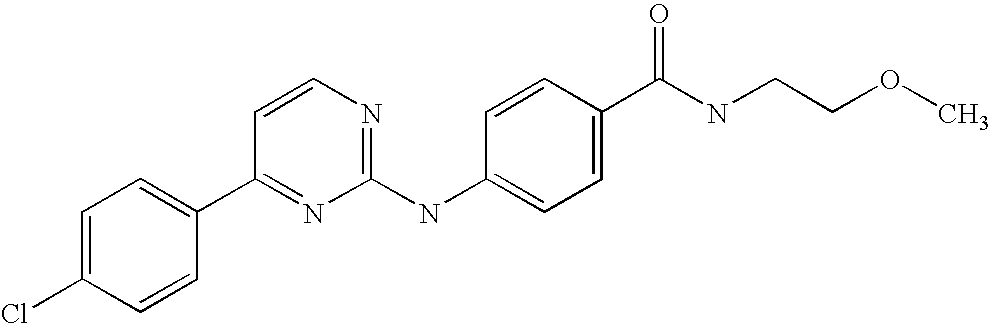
C1=C(Cl)C=CC(C2=NC(NC3=CC=C(C(NCCOC)=O)C=C3)=NC=C2)=C1
